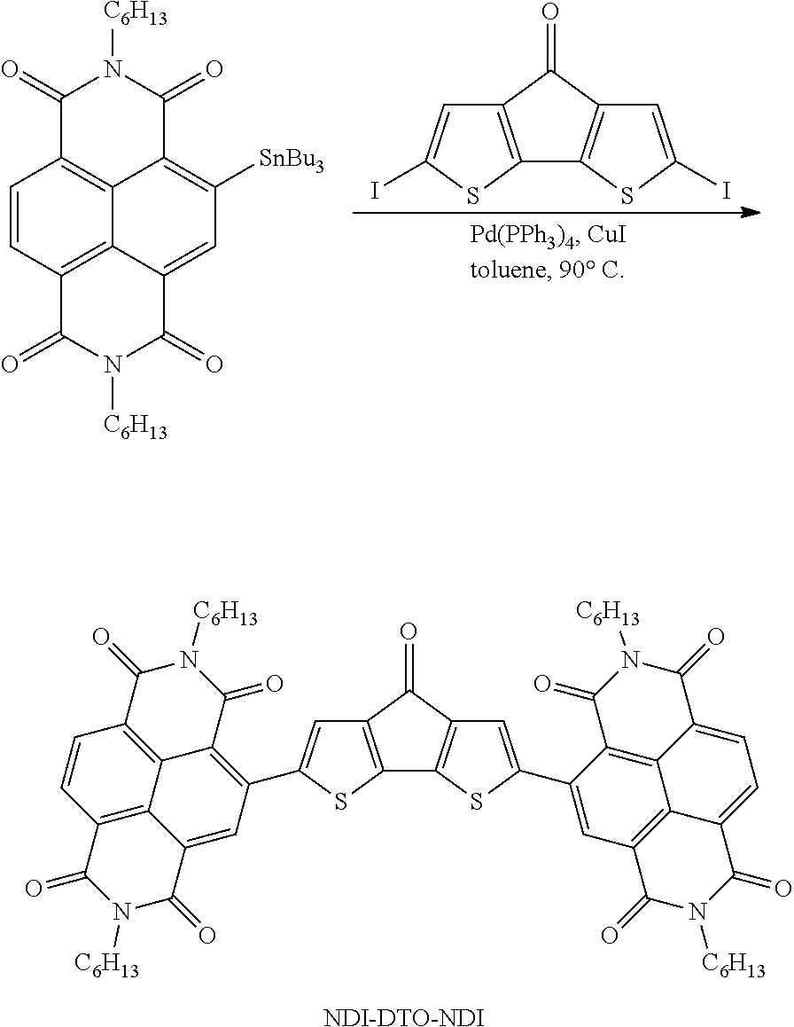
C1(C2=CC3=C(C4=C(C3=O)C=C(C3=C5C6=C(C=CC7=C6C(=C3)C(=O)N([C6H13])C7=O)C(=O)N([C6H13])C5=O)S4)S2)=CC2=C3C4=C1C(=O)N([C6H13])C(=O)C4=CC=C3C(=O)N([C6H13])C2=O.[NDI-DTO-NDI].C1=CC2=C3C4=C1C(=O)N([C6H13])C(=O)C4=C([SnBu3])C=C3C(=O)N([C6H13])C2=O.C12=C(C=C(I)S1)C(=O)C1=C2SC(I)=C1
